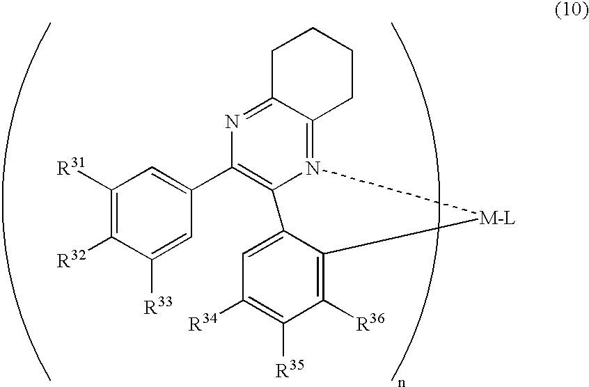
C1([R31])=C([R32])C([R33])=CC(C2=C3N(=C4C(=N2)CCCC4)[M-L]C2=C([R36])C([R35])=C([R34])C=C32)=C1
